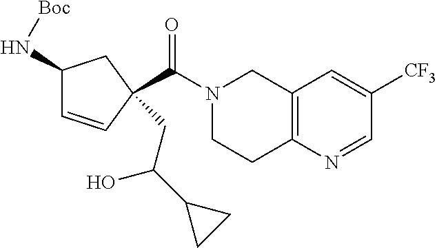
C1=CC(C(N2CCC3=C(C2)C=C([CF3])C=N3)=O)(CC(C2CC2)O)CC1N[Boc]
